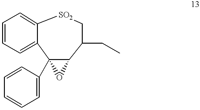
C1=CC=C2C(=C1)[SO2]CC(CC)C1OC21C1=CC=CC=C1
